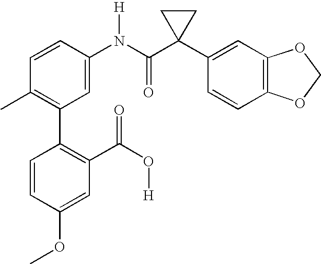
C1=CC(N(C(C2(C3=CC4=C(C=C3)OCO4)CC2)=O)[H])=CC(C2=C(C(O[H])=O)C=C(OC)C=C2)=C1C
